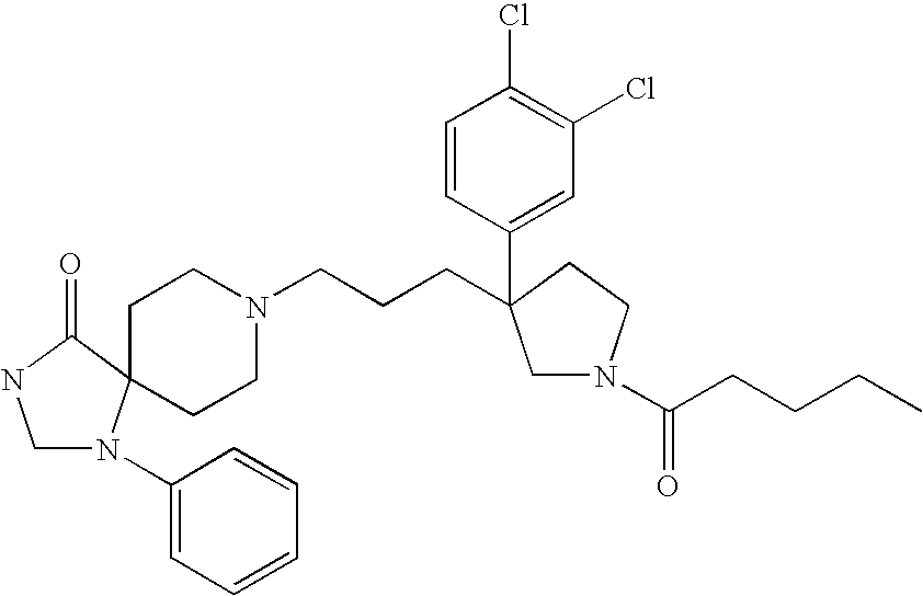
C1N(C2=CC=CC=C2)C2(C(=O)N1)CCN(CCCC1(C3=CC(Cl)=C(Cl)C=C3)CN(C(CCCC)=O)CC1)CC2
